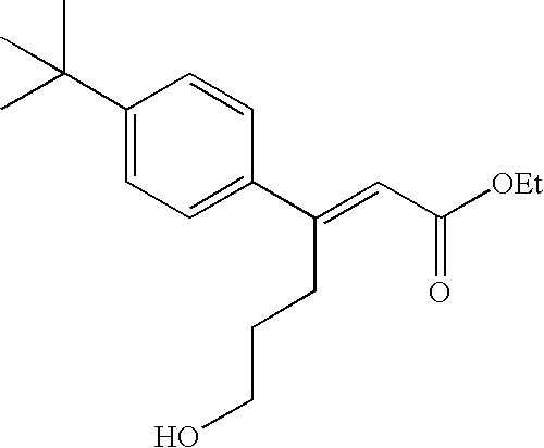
[OEt]C(C=C(C1=CC=C(C(C)(C)C)C=C1)CCCO)=O
